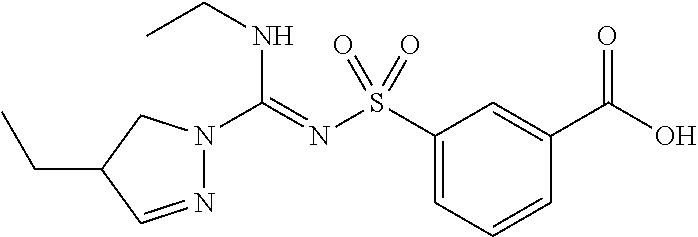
N1=CC(CC)CN1C(=NS(C1=CC=CC(C(O)=O)=C1)(=O)=O)NCC
